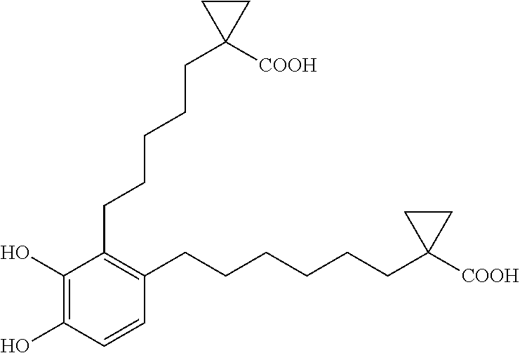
C1(O)=C(O)C=CC(CCCCCCC2([COOH])CC2)=C1CCCCCC1([COOH])CC1
